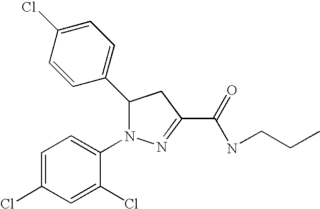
C1(C2N(C3=CC=C(Cl)C=C3Cl)N=C(C(=O)NCCC)C2)=CC=C(Cl)C=C1
